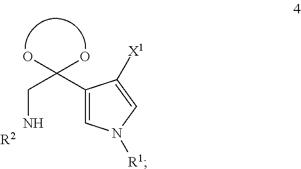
C1=C(C(O)(CN)O)C([X1])=CN1[R1].[R2]
